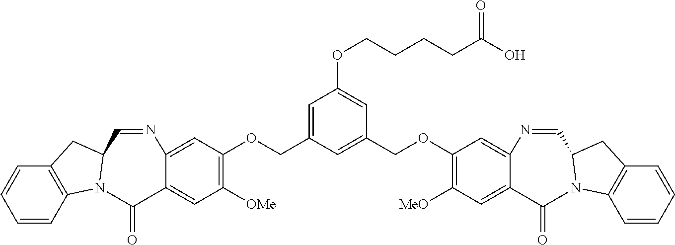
C12=C(C=CC=C1)N1C(C2)C=NC2=CC(OCC3=CC(OCCCCC(O)=O)=CC(COC4=C([MeO])C=C5C(=C4)N=CC4N(C6=C(C=CC=C6)C4)C5=O)=C3)=C([OMe])C=C2C1=O
